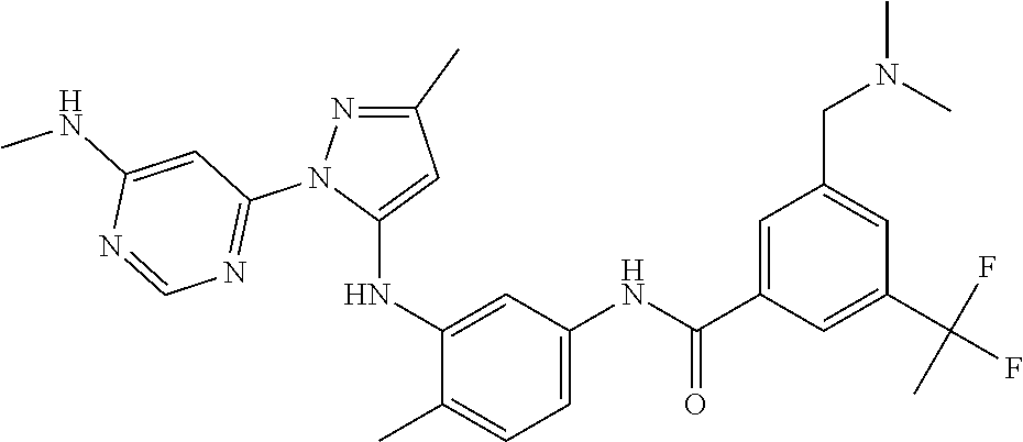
C1(C)=NN(C2=NC=NC(NC)=C2)C(NC2=CC(NC(=O)C3=CC(CN(C)C)=CC(C(F)(C)F)=C3)=CC=C2C)=C1
